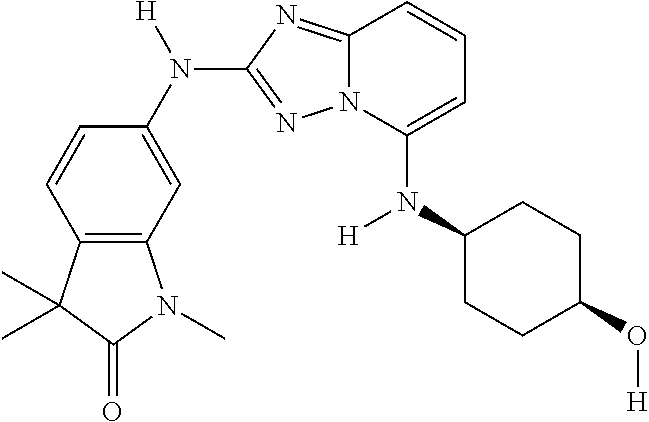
C12=C(C=C(N([H])C3=NN4C(=N3)C=CC=C4N(C3CCC(O[H])CC3)[H])C=C1)N(C)C(=O)C2(C)C
